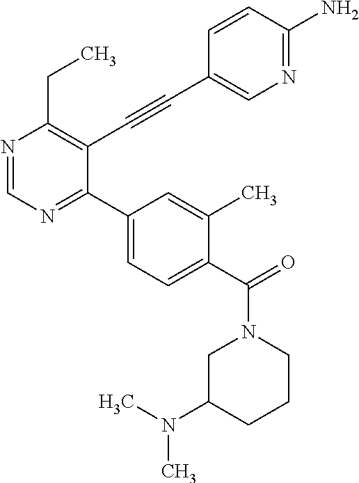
N1=CN=C(C2=CC=C(C(=O)N3CC(N(C)C)CCC3)C(C)=C2)C(C#CC2=CN=C(N)C=C2)=C1CC
